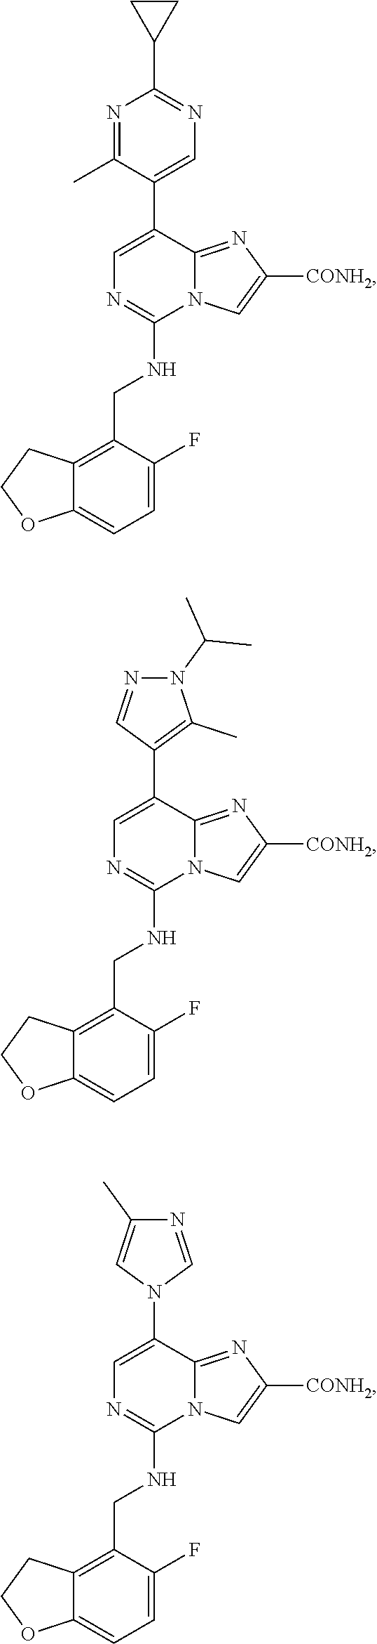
C1=C(C2=CN=C(C3CC3)N=C2C)C2=NC([CONH2])=CN2C(NCC2=C3C(=CC=C2F)OCC3)=N1.C1=C(C2=C(C)N(C(C)C)N=C2)C2=NC([CONH2])=CN2C(NCC2=C3C(=CC=C2F)OCC3)=N1.C1=C(N2C=NC(C)=C2)C2=NC([CONH2])=CN2C(NCC2=C3C(=CC=C2F)OCC3)=N1
